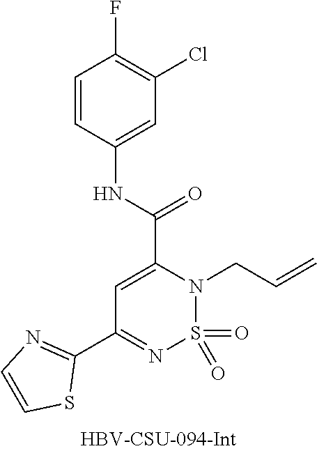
C1=CC(NC(=O)C2=CC(C3=NC=CS3)=NS(=O)(=O)N2CC=C)=CC(Cl)=C1F
